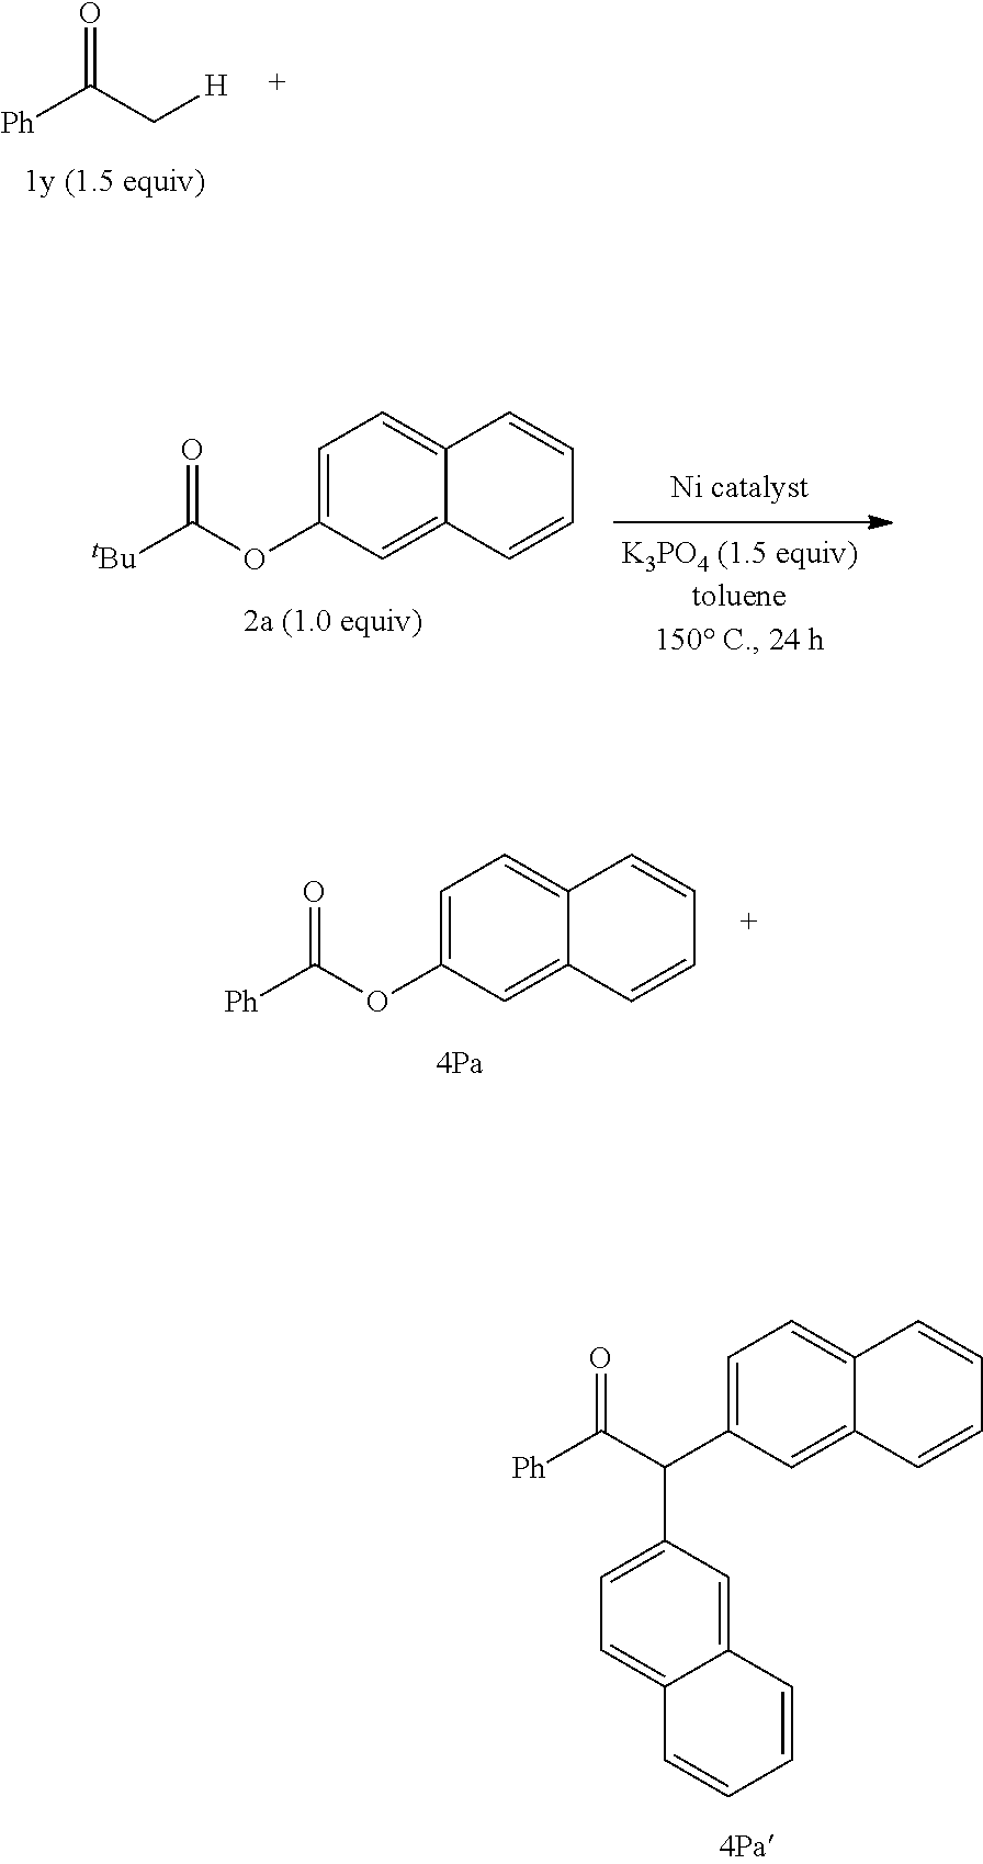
C(C([Ph])=O)[H].[tBu]C(OC1=CC=C2C(=C1)C=CC=C2)=O.[Ph]C(OC1=CC=C2C(=C1)C=CC=C2)=O.[Ph]C(C(C1=CC=C2C(=C1)C=CC=C2)C1=CC=C2C(=C1)C=CC=C2)=O
